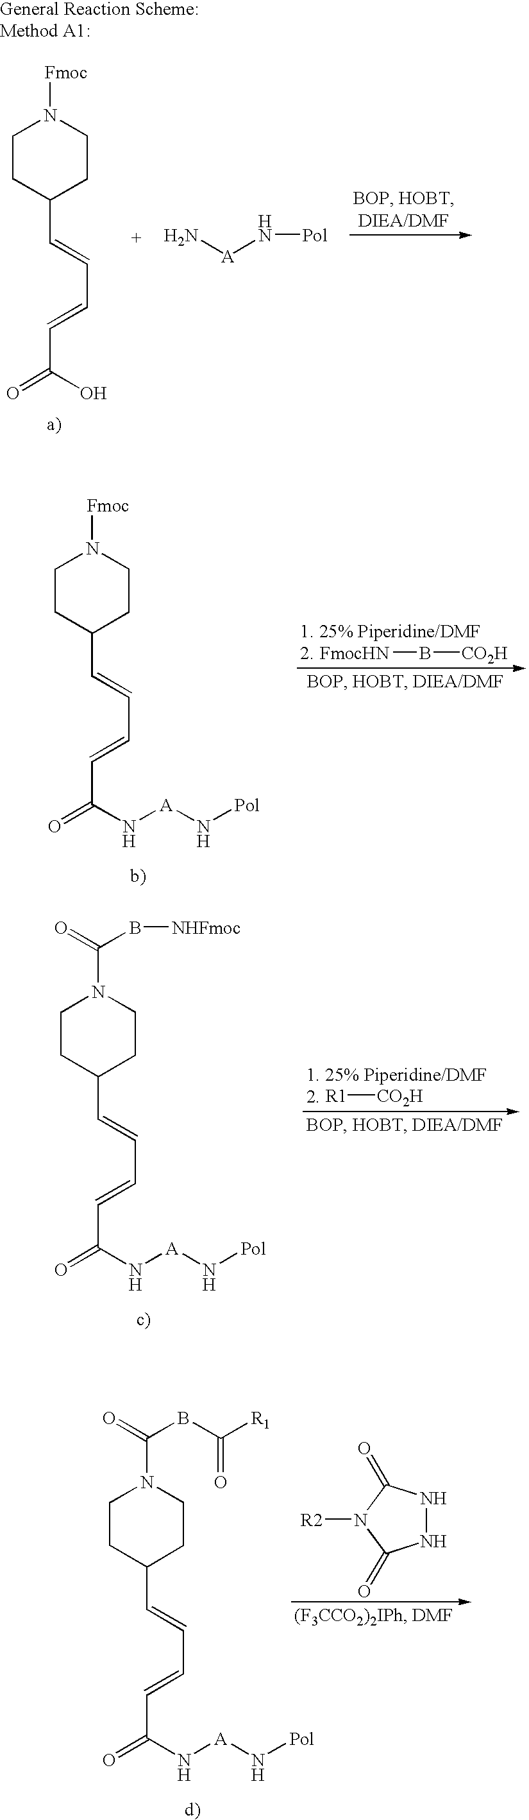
C1CC(C=CC=CC(=O)O)CCN1[Fmoc].N[A]N[Pol].C1CC(C=CC=CC(=O)N[A]N[Pol])CCN1[Fmoc].[FmocHN]B[CO2H].C1CC(C=CC=CC(=O)N[A]N[Pol])CCN1C(=O)B[NHFmoc].[R1][CO2H].C1CC(C=CC=CC(=O)N[A]N[Pol])CCN1C(=O)BC([R1])=O.N1NC(=O)N([R2])C1=O
